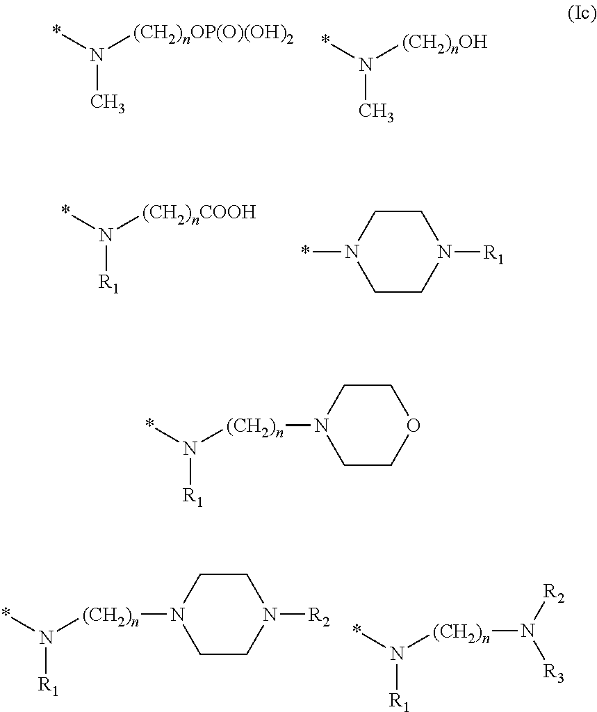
*N([(CH2)nOP(O)(OH)2])C.*N([(CH2)nOH])C.*N([(CH2)nCOOH])[R1].*N1CCN([R1])CC1.C1CN([R2])CCN1[(CH2)n]N(*)[R1].[R2]N([R3])[(CH2)n]N(*)[R1].C1COCCN1[(CH2)n]N(*)[R1]
